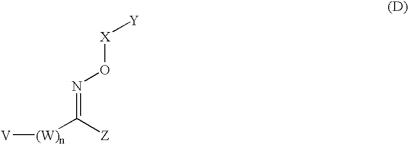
[V][(W)n]C([Z])=NO[X][Y]
